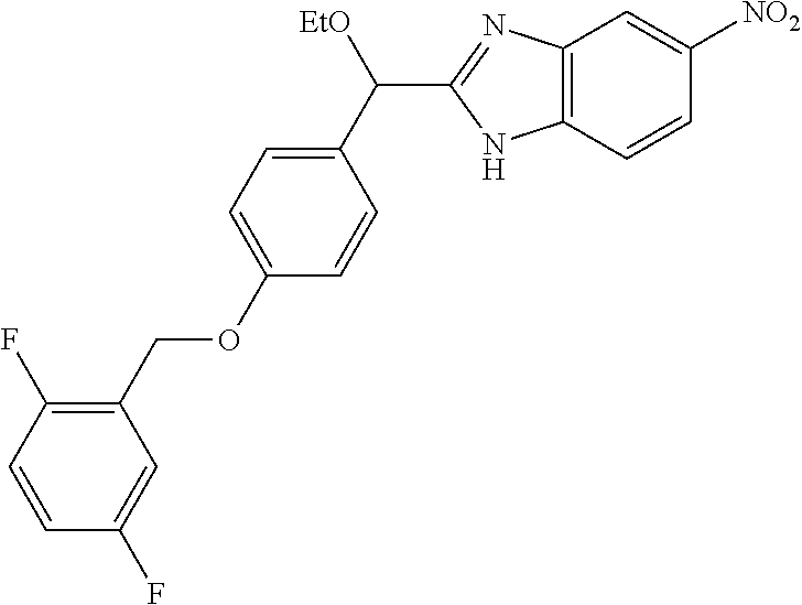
C1(C([EtO])C2=NC3=C(N2)C=CC([NO2])=C3)=CC=C(OCC2=C(F)C=CC(F)=C2)C=C1
